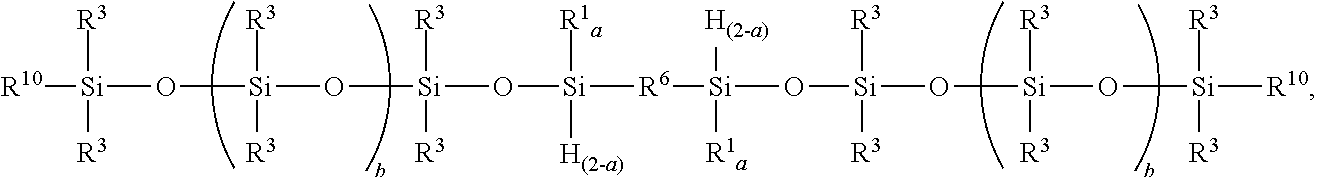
[R10][Si](O[Si](O[Si](O[Si]([R6][Si](O[Si](O[Si](O[Si]([R10])([R3])[R3])([R3])[R3])([R3])[R3])([H(2-a)])[R1a])([R1a])[H(2-a)])([R3])[R3])([R3])[R3])([R3])[R3]
